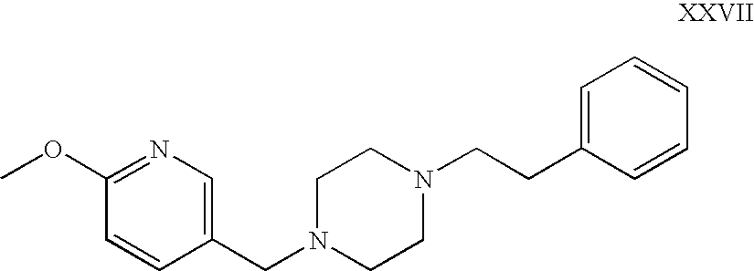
C1(CN2CCN(CCC3=CC=CC=C3)CC2)=CN=C(OC)C=C1
